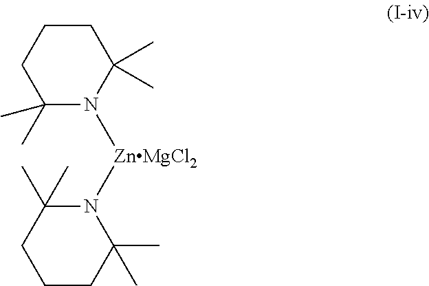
C1(C)(C)CCCC(C)(C)N1[ZnMgCl2]N1C(C)(C)CCCC1(C)C
